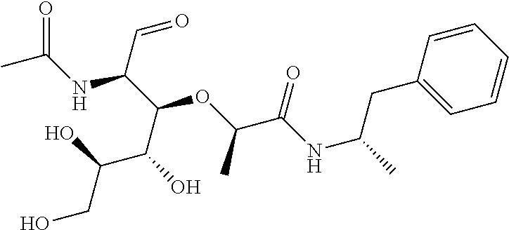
C1=C(CC(C)NC(C(OC(C(NC(C)=O)C=O)C(O)C(O)CO)C)=O)C=CC=C1
